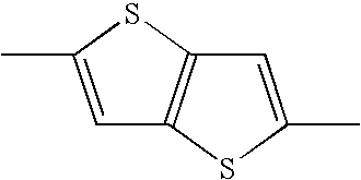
CC1=CC2=C(S1)C=C(C)S2
